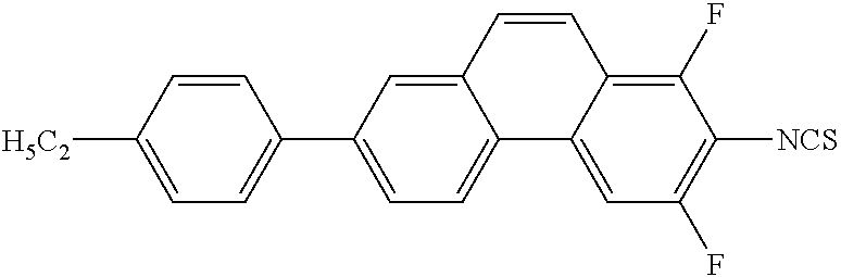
C1([H5C2])=CC=C(C2=CC=C3C(=C2)C=CC2=C(F)C([NCS])=C(F)C=C32)C=C1
